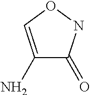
C1(N)=CONC1=O
